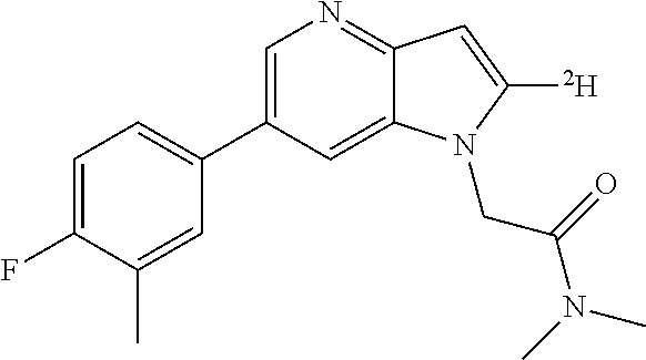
C1=C(C2=CC=C(F)C(C)=C2)C=C2C(=N1)C=C([D])N2CC(N(C)C)=O
